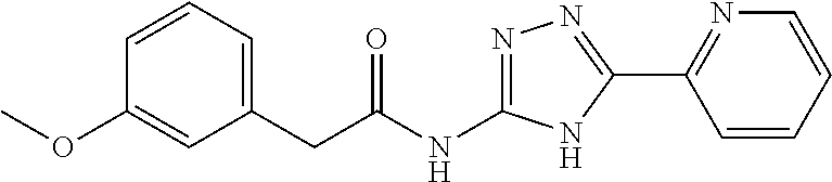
C(C(NC1=NN=C(C2=NC=CC=C2)N1)=O)C1=CC=CC(OC)=C1
